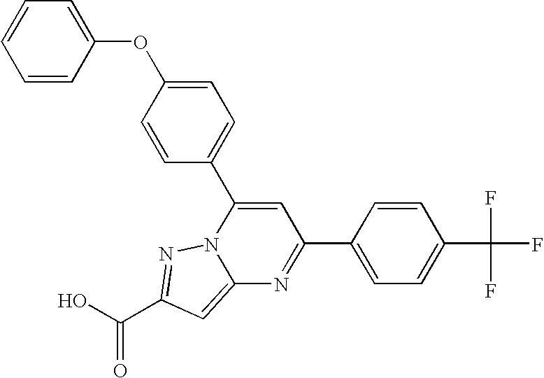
O=C(O)C1=NN2C(=C1)N=C(C1=CC=C(C(F)(F)F)C=C1)C=C2C1=CC=C(OC2=CC=CC=C2)C=C1
